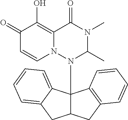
C1(=O)C=CN2C(=C1O)C(=O)N(C)C(C)N2C12C(CC3=C1C=CC=C3)CC1=CC=CC=C21
